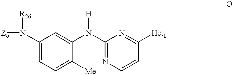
[Zo]N([R26])C1=CC=C([Me])C(N(C2=NC=CC([Het1])=N2)[H])=C1
